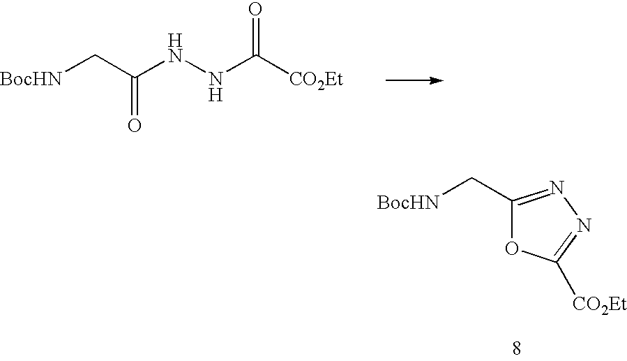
[BocHN]CC(NNC([CO2Et])=O)=O.C1(C[BocHN])=NN=C([CO2Et])O1
